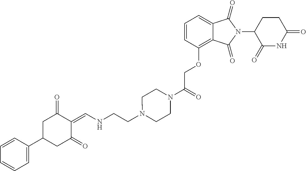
C12=C(OCC(N3CCN(CCNC=C4C(=O)CC(C5=CC=CC=C5)CC4=O)CC3)=O)C=CC=C1C(=O)N(C1C(=O)NC(=O)CC1)C2=O
